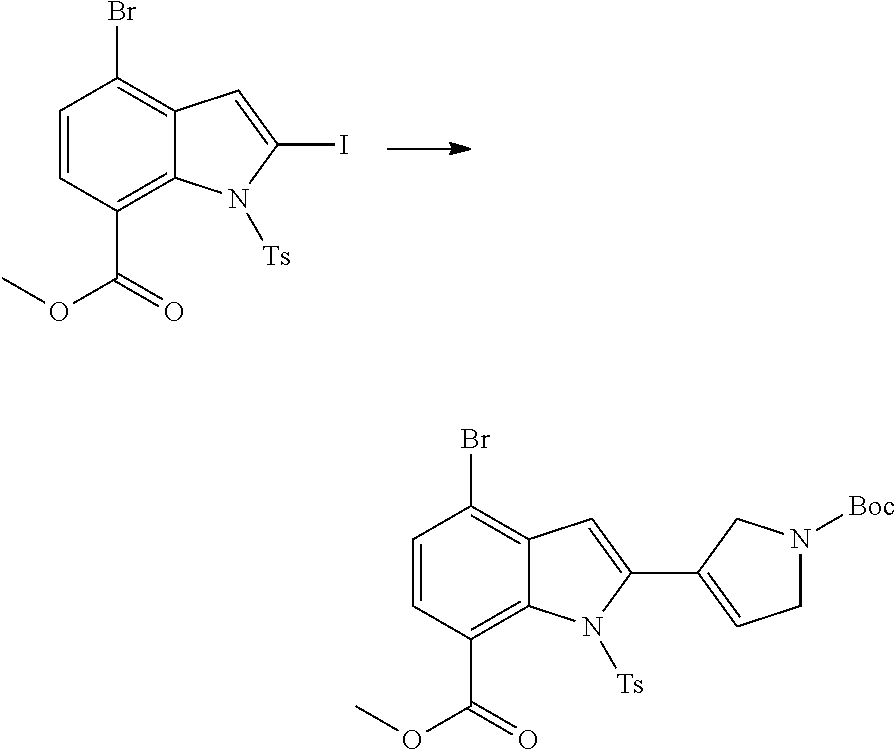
BrC1=C2C(=C(C(=O)OC)C=C1)N([Ts])C(I)=C2.BrC1=C2C(=C(C(=O)OC)C=C1)N([Ts])C(C1=CCN([Boc])C1)=C2
